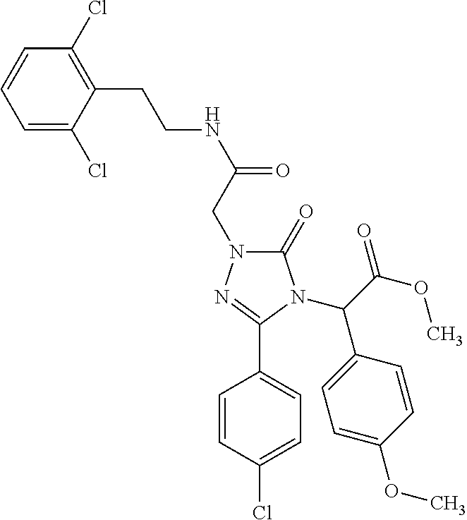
C1=C(Cl)C(CCNC(=O)CN2C(=O)N(C(C(OC)=O)C3=CC=C(OC)C=C3)C(C3=CC=C(Cl)C=C3)=N2)=C(Cl)C=C1
